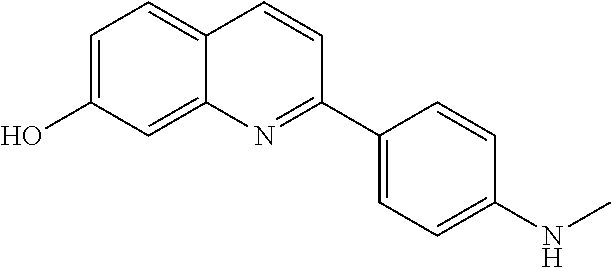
C1=C(O)C=C2C(=C1)C=CC(C1=CC=C(NC)C=C1)=N2
